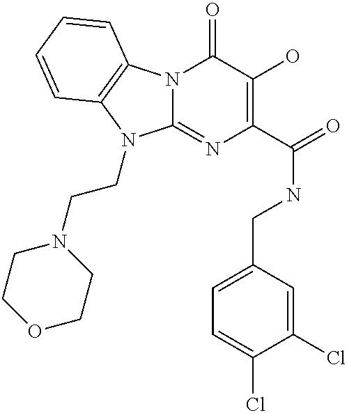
N12C(=NC(C(=O)NCC3=CC=C(Cl)C(Cl)=C3)=C(O)C1=O)N(CCN1CCOCC1)C1=C2C=CC=C1
